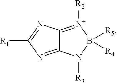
C12=[N+]([R2])[B-]([R5])([R4])N([R3])C1=NC([R1])=N2
